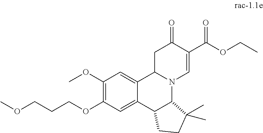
C1(OC)=C(OCCCOC)C=C2C(=C1)C1N(C3C2CCC3(C)C)C=C(C(OCC)=O)C(=O)C1
